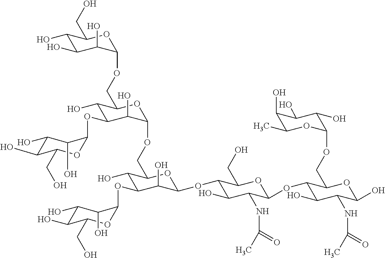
C1(O)C(O)C(O)C(OCC2C(O)C(OC3OC(CO)C(O)C(O)C3O)C(O)C(OCC3C(O)C(OC4OC(CO)C(O)C(O)C4O)C(O)C(OC4C(O)C(NC(C)=O)C(OC5C(O)C(NC(C)=O)C(O)OC5COC5OC(C)C(O)C(O)C5O)OC4CO)O3)O2)OC1CO
